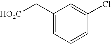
C1(C[HO2C])=CC=CC(Cl)=C1
